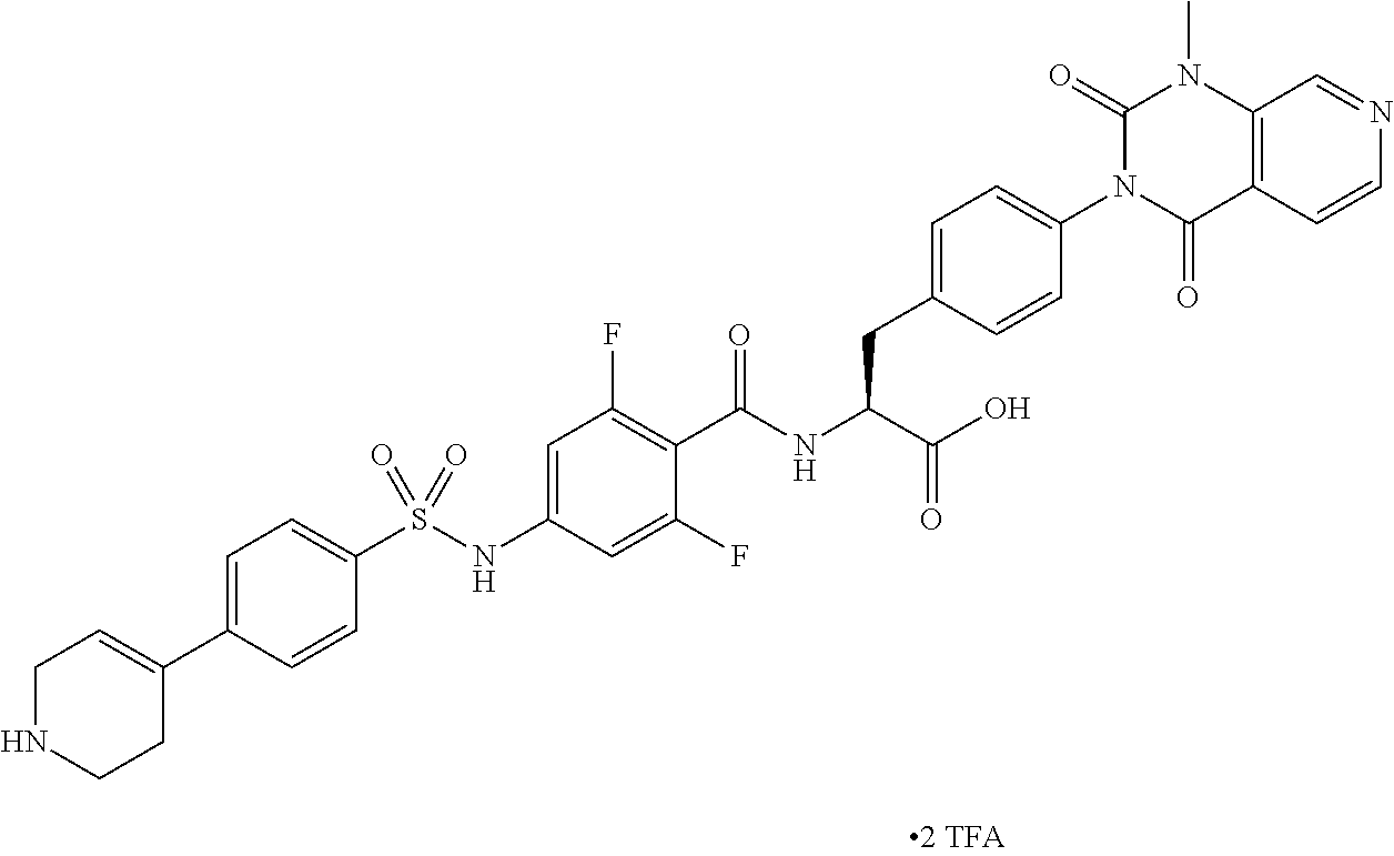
C12=C(C(=O)N(C3=CC=C(CC(C(=O)O)NC(=O)C4=C(F)C=C(NS(C5=CC=C(C6=CCNCC6)C=C5)(=O)=O)C=C4F)C=C3)C(=O)N1C)C=CN=C2
